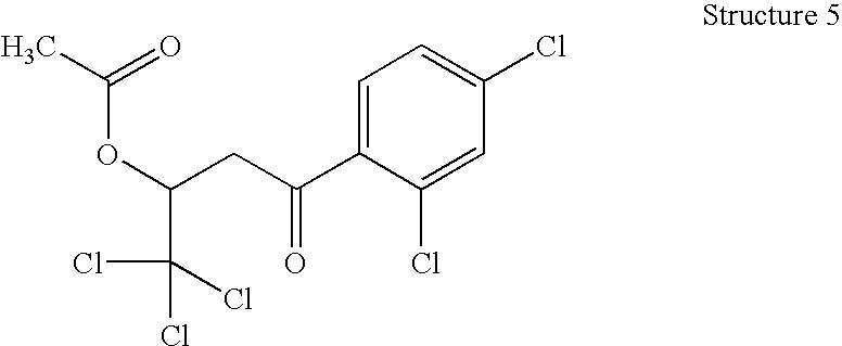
CC(=O)OC(C(Cl)(Cl)Cl)CC(C1=CC=C(Cl)C=C1Cl)=O
